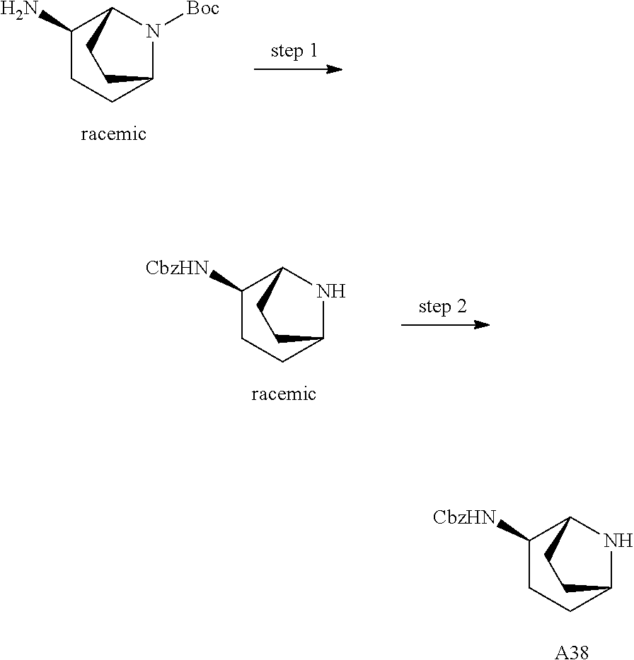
C1(N)CCC2N([Boc])C1CC2.C1([CbzHN])CCC2NC1CC2.C1([CbzHN])CCC2NC1CC2.[A38]
